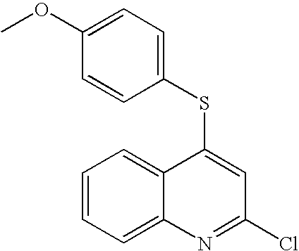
C1(SC2=CC(Cl)=NC3=CC=CC=C32)=CC=C(OC)C=C1
